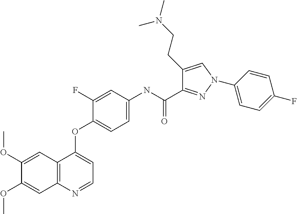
C1(OC)=CC2=C(C=C1OC)N=CC=C2OC1=CC=C(NC(C2=NN(C3=CC=C(F)C=C3)C=C2CCN(C)C)=O)C=C1F
